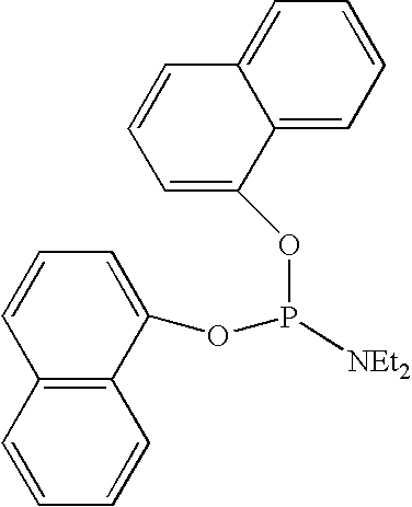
C1=C(OP(OC2=CC=CC3=C2C=CC=C3)[NEt2])C2=CC=CC=C2C=C1
